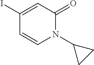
C1(I)=CC(=O)N(C2CC2)C=C1
